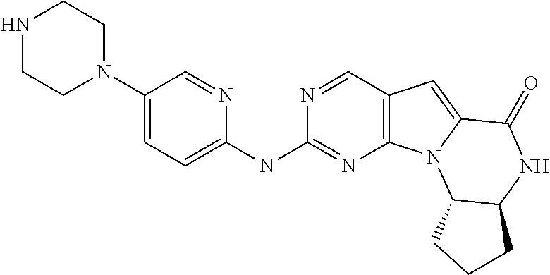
N1CCN(C2=CC=C(NC3=NC4=C(C=N3)C=C3N4C4C(NC3=O)CCC4)N=C2)CC1
